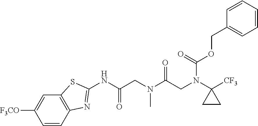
C1=CC2=C(C=C1[F3CO])SC(NC(CN(C(CN(C1([CF3])CC1)C(=O)OCC1=CC=CC=C1)=O)C)=O)=N2
